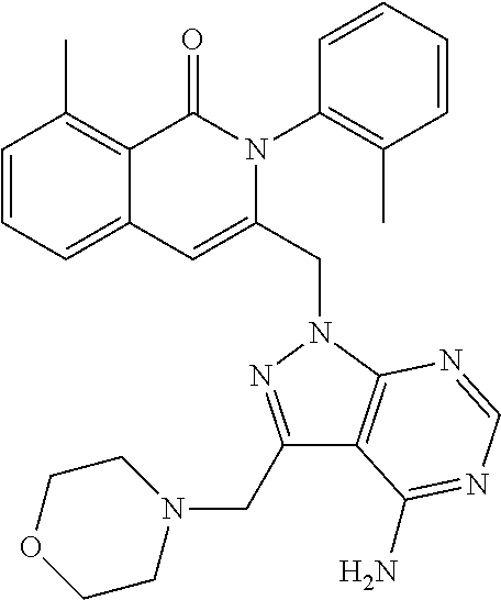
C1=CC=C2C(=C1C)C(=O)N(C1=C(C)C=CC=C1)C(CN1C3=C(C(CN4CCOCC4)=N1)C(N)=NC=N3)=C2
